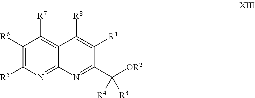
C1([R6])=C([R5])N=C2C(=C1[R7])C([R8])=C([R1])C(C([OR2])([R3])[R4])=N2
